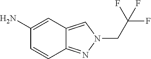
C1=CC2=NN(CC(F)(F)F)C=C2C=C1N
